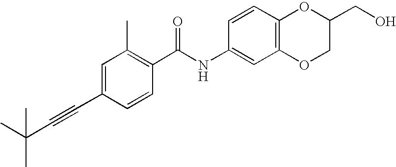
C1(C#CC(C)(C)C)=CC(C)=C(C(NC2=CC3=C(C=C2)OC(CO)CO3)=O)C=C1
